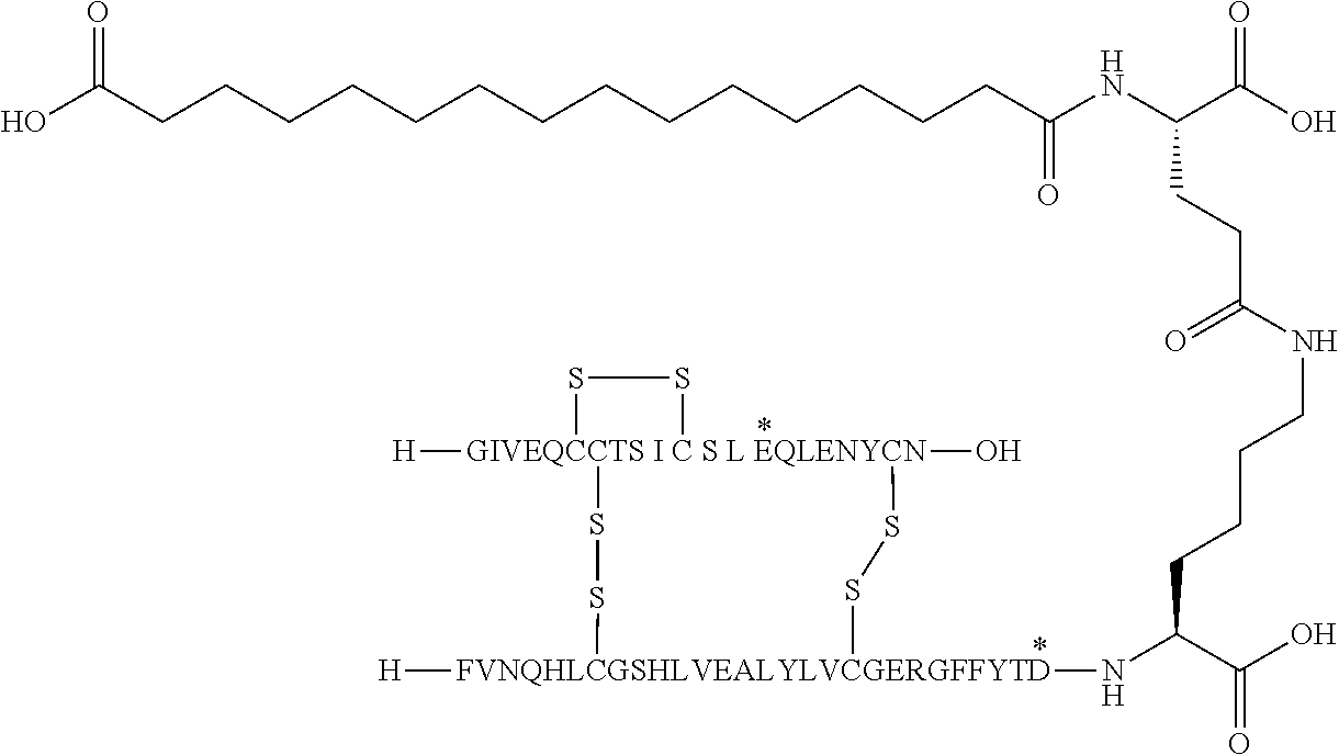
[GIVEQCCTS I C S L EQLENYCN]12([H])(O)(SS[FVNQHLCGSHLVEALYLVCGERGFFYTD]([H])(NC(C(O)=O)CCCCNC(CCC(NC(CCCCCCCCCCCCCCC(O)=O)=O)C(O)=O)=O)SS1)SS2
